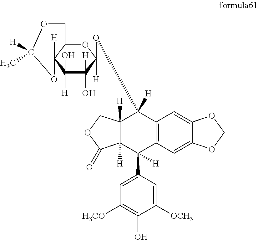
C1(O)([H])C2([H])C(OC([H])(OC3([H])C4([H])C([H])(C(C5=CC([H3CO])=C(O)C([OCH3])=C5)([H])C5=C3C=C3C(=C5)OCO3)C(=O)OC4)C1([H])O)COC([H])(C)O2
